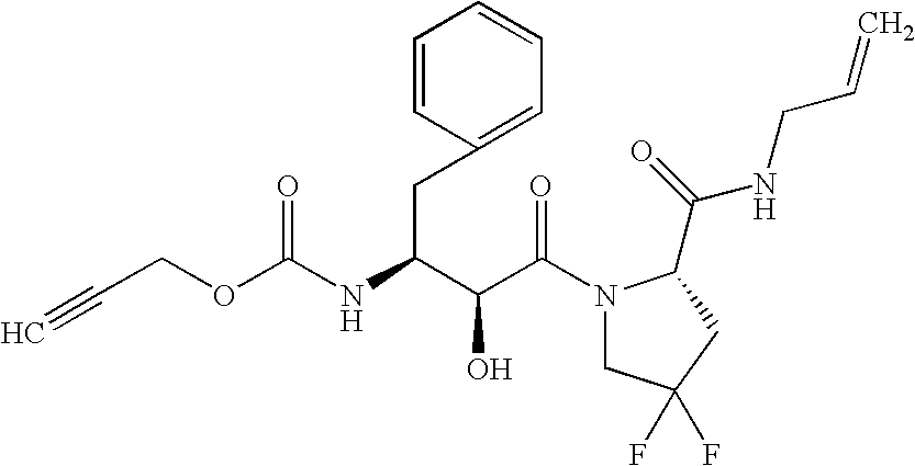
C(C(N1CC(F)(F)CC1C(NCC=C)=O)=O)(O)C(CC1=CC=CC=C1)NC(=O)OCC#C
